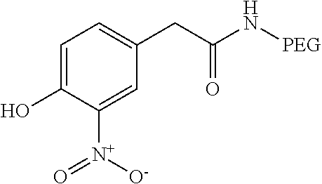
C1=C(O)C([N+](=O)[O-])=CC(CC(N[PEG])=O)=C1
